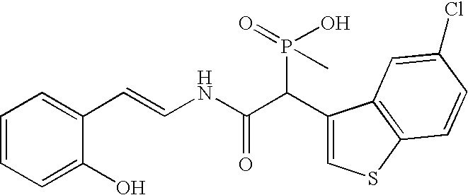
C1=CC=C(O)C(C=CNC(C(C2=CSC3=C2C=C(Cl)C=C3)P(O)(C)=O)=O)=C1
